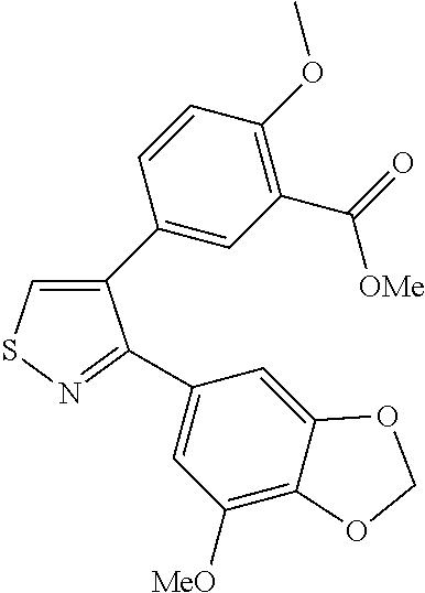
C1(C2=CC(C(=O)[OMe])=C(OC)C=C2)=CSN=C1C1=CC([MeO])=C2C(=C1)OCO2
